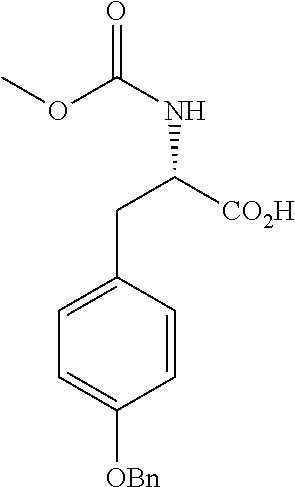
C1=CC(CC([CO2H])NC(=O)OC)=CC=C1[OBn]
